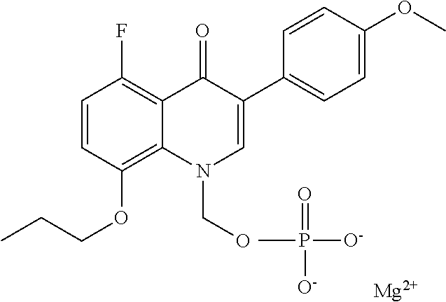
C1=CC(OCCC)=C2C(=C1F)C(=O)C(C1=CC=C(OC)C=C1)=CN2CO.CP(=O)([O-])[O-].[Mg]
